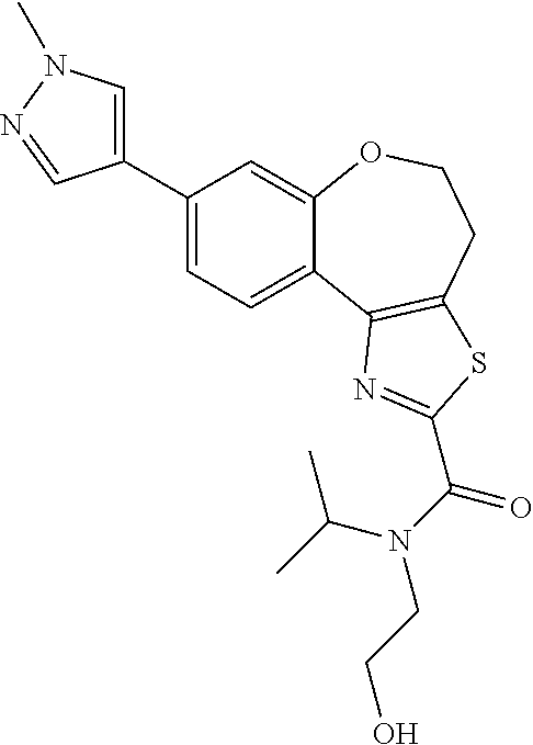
C1(C2=CN(C)N=C2)=CC=C2C(=C1)OCCC1=C2N=C(C(N(CCO)C(C)C)=O)S1
